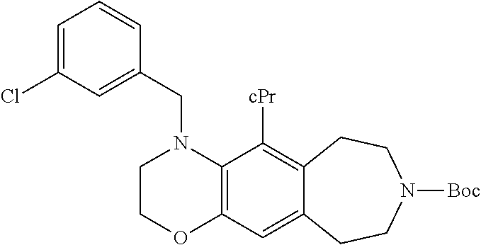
C12=C(C([cPr])=C3C(=C1)CCN([Boc])CC3)N(CC1=CC(Cl)=CC=C1)CCO2
